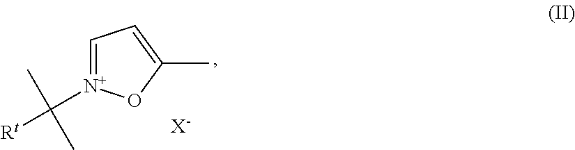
C1=[N+](C([Rt])(C)C)OC(C)=C1.[X-]
